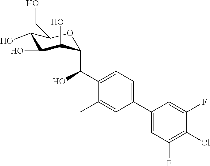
C1(O)C(O)C(O)C(C(C2=CC=C(C3=CC(F)=C(Cl)C(F)=C3)C=C2C)O)OC1CO
